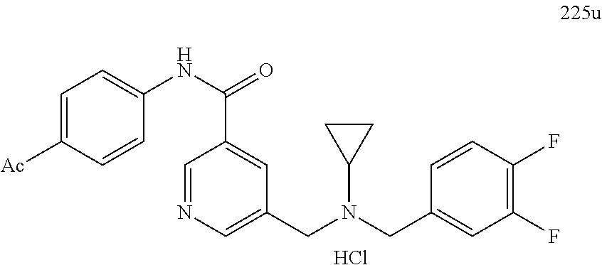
C1=C([Ac])C=CC(NC(=O)C2=CC(CN(CC3=CC(F)=C(F)C=C3)C3CC3)=CN=C2)=C1.Cl
